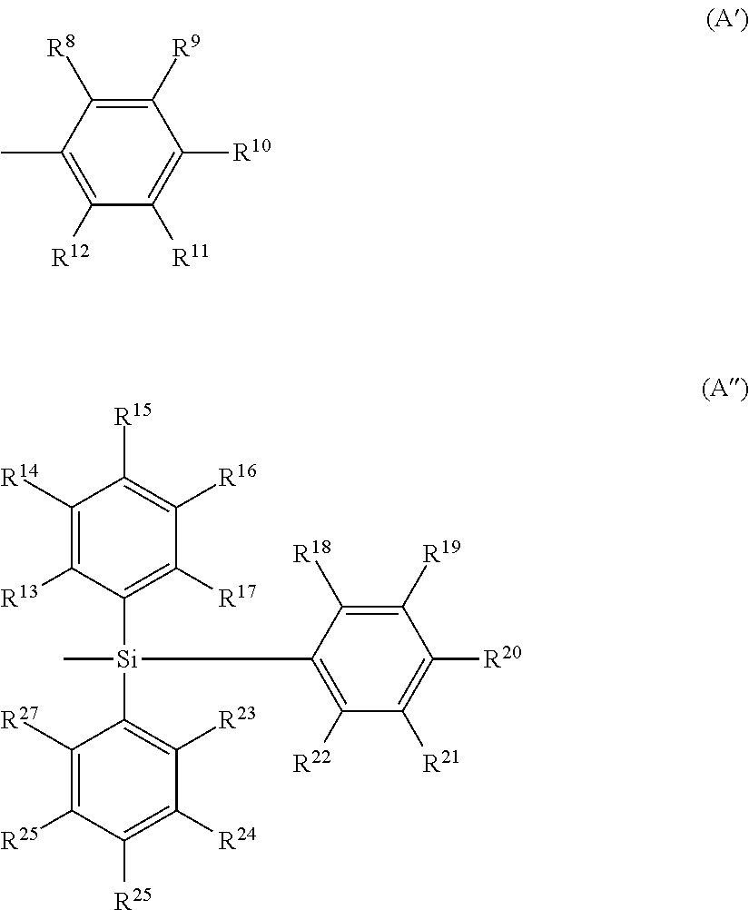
C1([R12])=C(C)C([R8])=C([R9])C([R10])=C1[R11].C1([R14])=C([R13])C([Si](C)(C2=C([R22])C([R21])=C([R20])C([R19])=C2[R18])C2=C([R23])C([R24])=C([R25])C([R25])=C2[R27])=C([R17])C([R16])=C1[R15]
